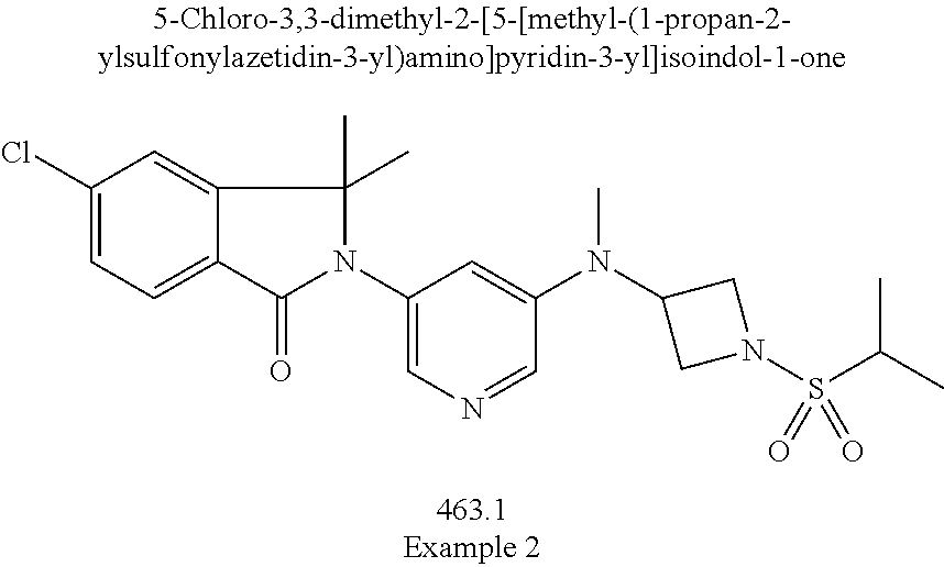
C1(Cl)=CC=C2C(=C1)C(C)(C)N(C1=CN=CC(N(C3CN(S(C(C)C)(=O)=O)C3)C)=C1)C2=O
